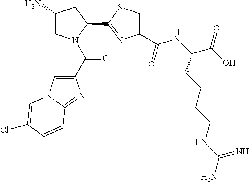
C1(N)CN(C(C2=CN3C(=N2)C=CC(Cl)=C3)=O)C(C2=NC(C(NC(C(O)=O)CCCCNC(N)=N)=O)=CS2)C1
